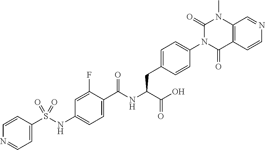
N(C(C(O)=O)CC1=CC=C(N2C(=O)C3=C(N(C)C2=O)C=NC=C3)C=C1)C(C1=CC=C(NS(C2=CC=NC=C2)(=O)=O)C=C1F)=O
